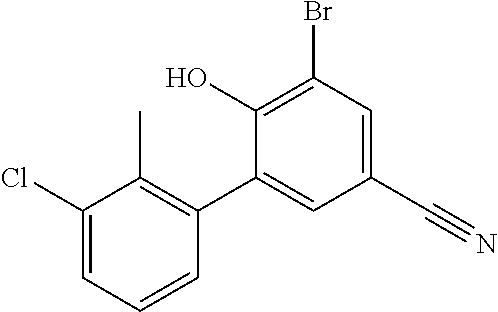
BrC1=C(O)C(C2=C(C)C(Cl)=CC=C2)=CC(C#N)=C1
